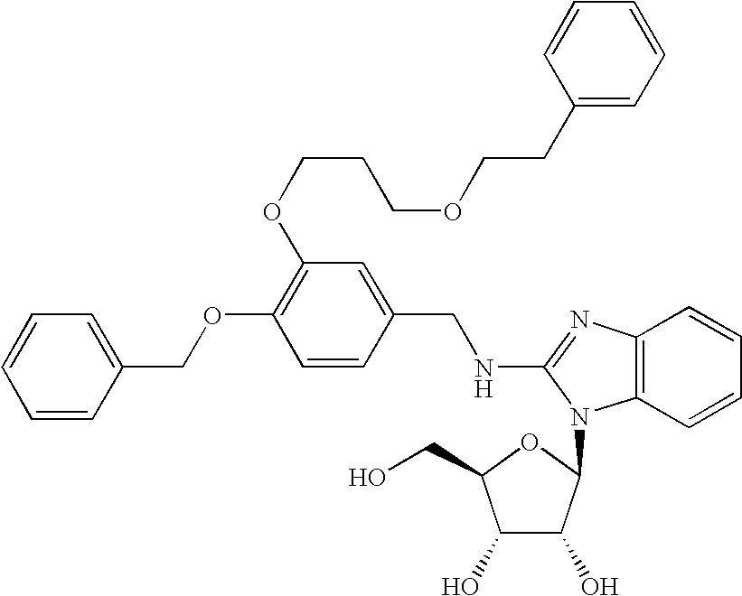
C1(OCC2=CC=CC=C2)=C(OCCCOCCC2=CC=CC=C2)C=C(CNC2=NC3=C(C=CC=C3)N2C2C(O)C(O)C(CO)O2)C=C1
